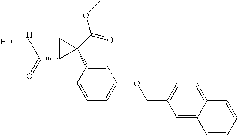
ONC(=O)C1C(C(=O)OC)(C2=CC(OCC3=CC=C4C(=C3)C=CC=C4)=CC=C2)C1
